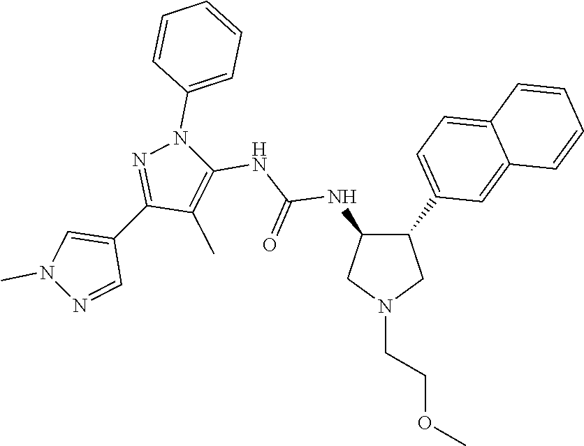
C1(C2=CC=C3C(=C2)C=CC=C3)C(NC(NC2=C(C)C(C3=CN(C)N=C3)=NN2C2=CC=CC=C2)=O)CN(CCOC)C1
